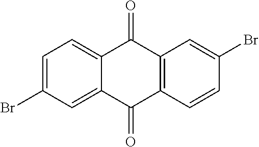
C1=C(Br)C=C2C(=C1)C(=O)C1=C(C2=O)C=CC(Br)=C1
